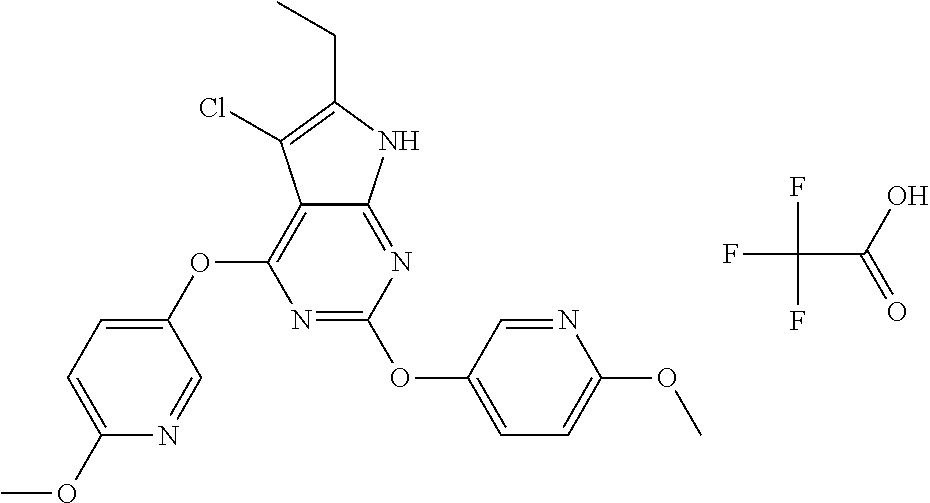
N1=C(OC2=CC=C(OC)N=C2)N=C2C(=C1OC1=CC=C(OC)N=C1)C(Cl)=C(CC)N2.FC(C(O)=O)(F)F
